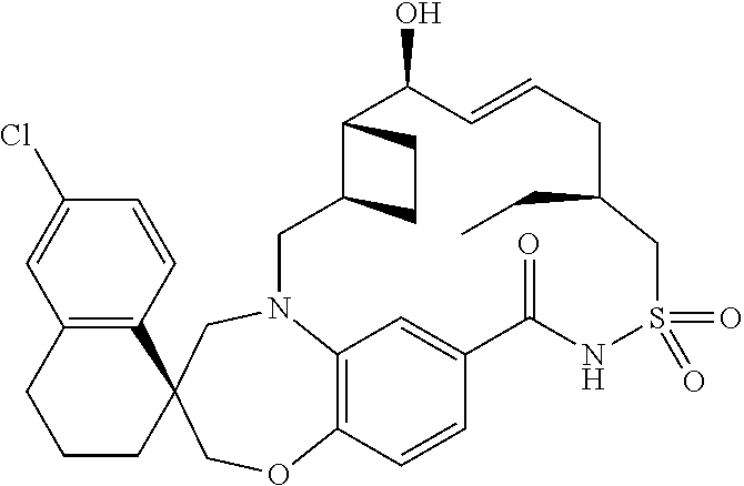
C12=C(C=CC(Cl)=C1)C1(CCC2)COC2=C3N(C1)CC1C(C(O)C=CCC(CC)CS(=O)(=O)NC(=O)C(=C3)C=C2)CC1
